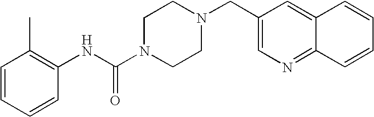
C1=CC=CC(NC(N2CCN(CC3=CN=C4C(=C3)C=CC=C4)CC2)=O)=C1C
